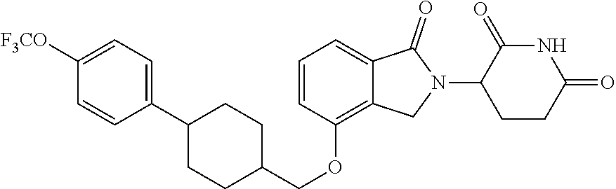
C1(COC2=C3C(=CC=C2)C(=O)N(C2CCC(=O)NC2=O)C3)CCC(C2=CC=C([F3CO])C=C2)CC1
